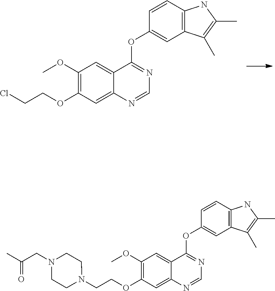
C(OC1=C(OC)C=C2C(=C1)N=CN=C2OC1=CC2=C(C=C1)NC(C)=C2C)CCl.C(OC1=C(OC)C=C2C(=C1)N=CN=C2OC1=CC2=C(C=C1)NC(C)=C2C)CN1CCN(CC(C)=O)CC1
